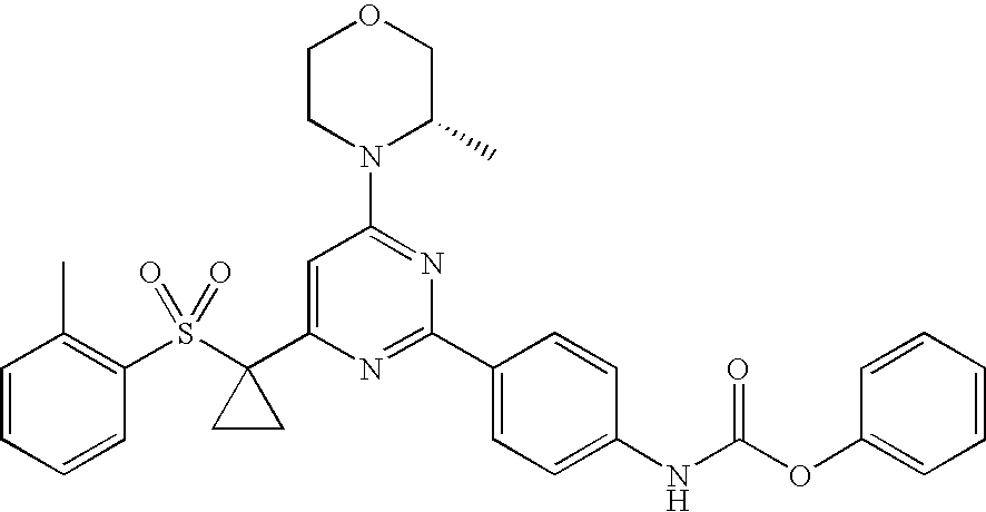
C1(S(C2(C3=CC(N4C(C)COCC4)=NC(C4=CC=C(NC(OC5=CC=CC=C5)=O)C=C4)=N3)CC2)(=O)=O)=C(C)C=CC=C1
